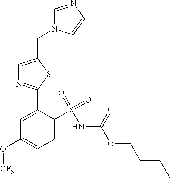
C1(C2=NC=C(CN3C=NC=C3)S2)=CC(O[CF3])=CC=C1S(=O)(=O)NC(OCCCC)=O
